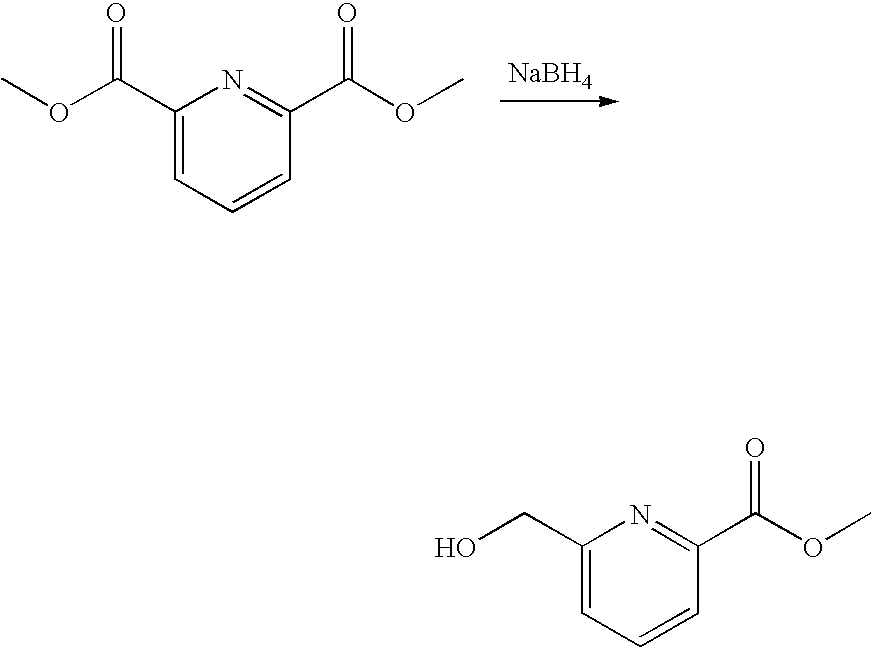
C1(C(OC)=O)=CC=CC(C(OC)=O)=N1.[NaBH4].C1(CO)=CC=CC(C(OC)=O)=N1
